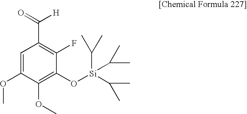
C1=C(OC)C(OC)=C(O[Si](C(C)C)(C(C)C)C(C)C)C(F)=C1C(=O)[H]
